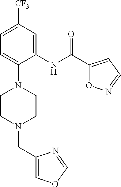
C1=C([CF3])C=C(NC(C2=CC=NO2)=O)C(N2CCN(CC3=COC=N3)CC2)=C1
